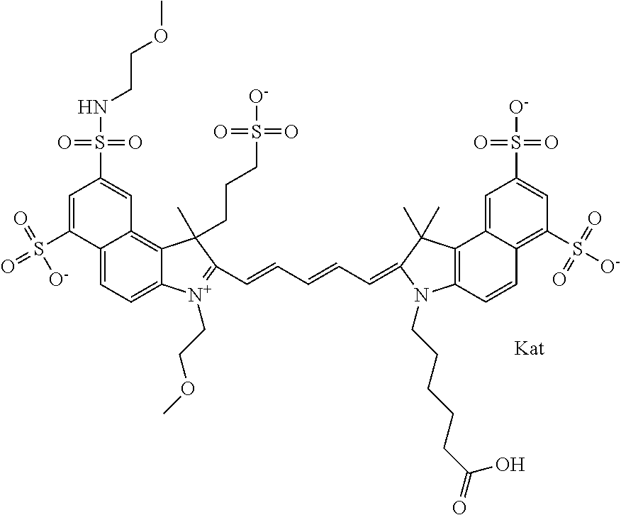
C12=CC=C3C(=C1C=C(S(NCCOC)(=O)=O)C=C2S(=O)(=O)[O-])C(CCCS(=O)(=O)[O-])(C)C(C=CC=CC=C1C(C)(C)C2=C(C=CC4=C(S([O-])(=O)=O)C=C(S([O-])(=O)=O)C=C42)N1CCCCCC(=O)O)=[N+]3CCOC
